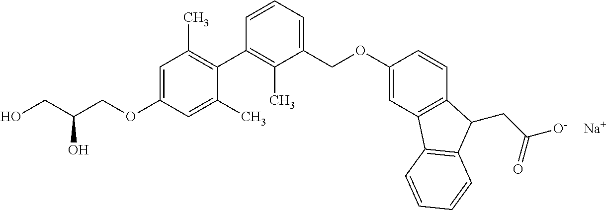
[Na].C1=C(OCC(CO)O)C=C(C)C(C2=C(C)C(COC3=CC4=C(C=C3)C(CC(=O)[O-])C3=C4C=CC=C3)=CC=C2)=C1C
